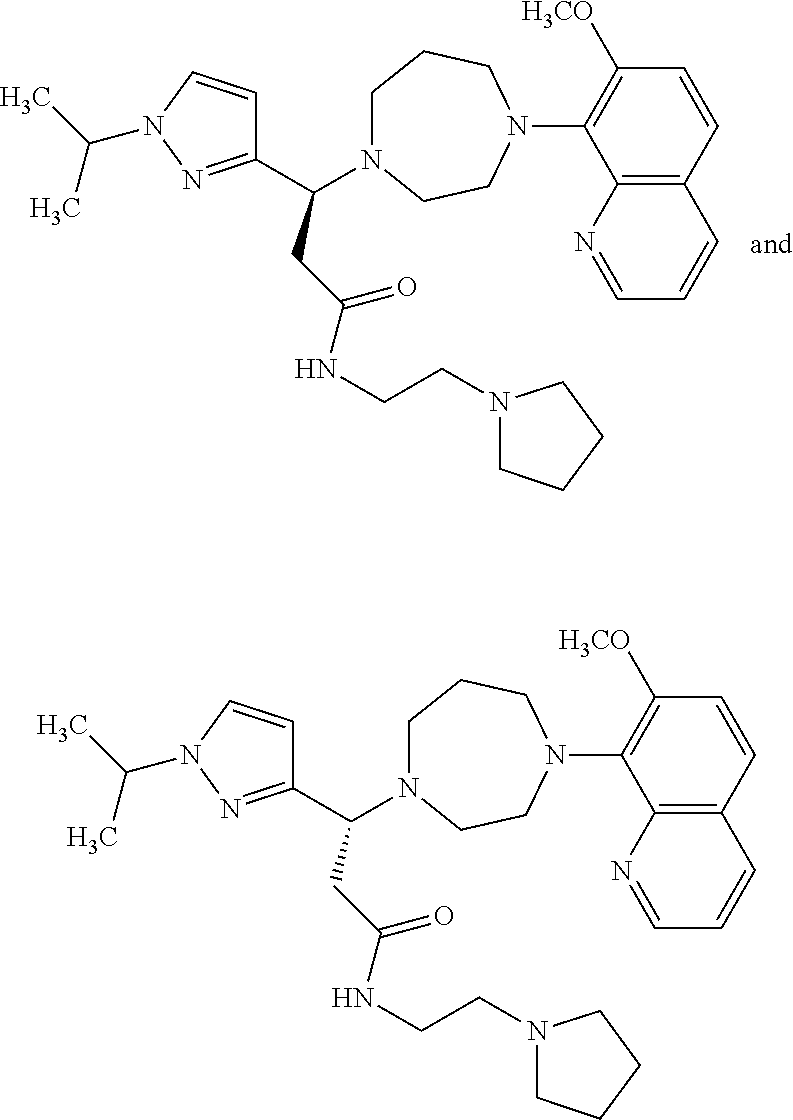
C1(C(CC(NCCN2CCCC2)=O)N2CCCN(C3=C([H3CO])C=CC4=C3N=CC=C4)CC2)=NN(C(C)C)C=C1.C1(C(CC(NCCN2CCCC2)=O)N2CCCN(C3=C([H3CO])C=CC4=C3N=CC=C4)CC2)=NN(C(C)C)C=C1
